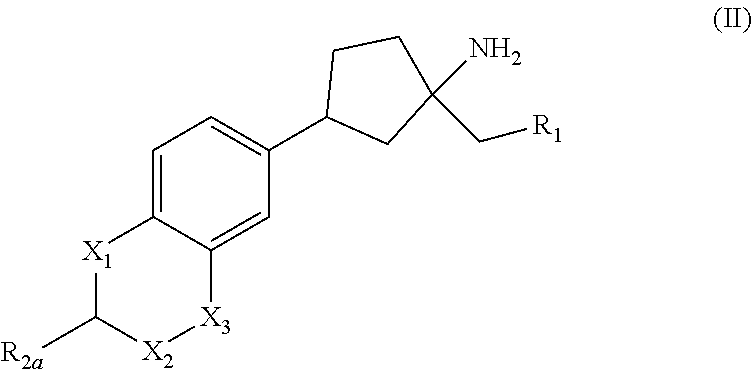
C1=C2C(=CC(C3CC(N)(C[R1])CC3)=C1)[X3][X2]C([R2a])[X1]2
